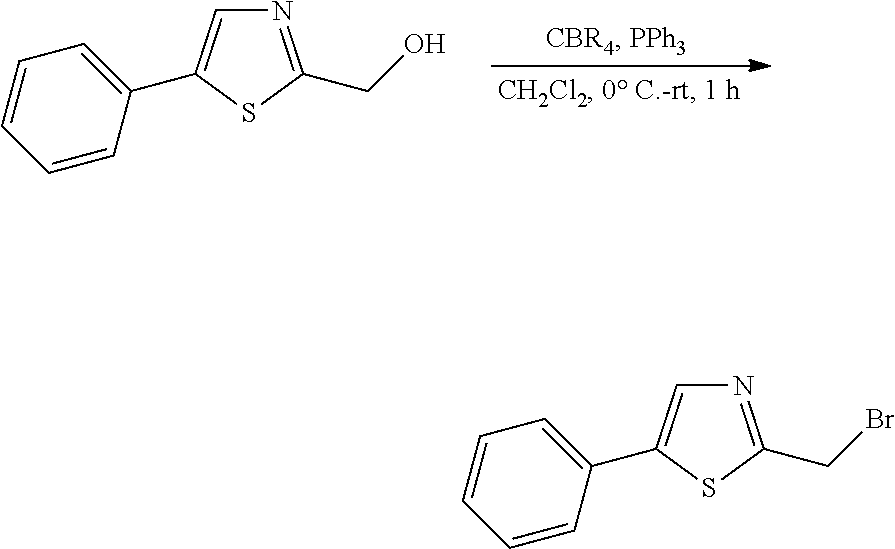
N1=C(CO)SC(C2=CC=CC=C2)=C1.N1=C(CBr)SC(C2=CC=CC=C2)=C1
